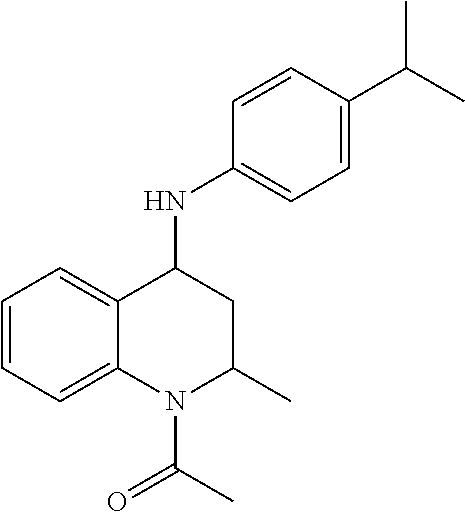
C1=C(C(C)C)C=CC(NC2C3=CC=CC=C3N(C(C)=O)C(C)C2)=C1
